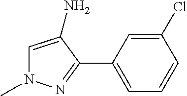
C1=C(N)C(C2=CC=CC(Cl)=C2)=NN1C
